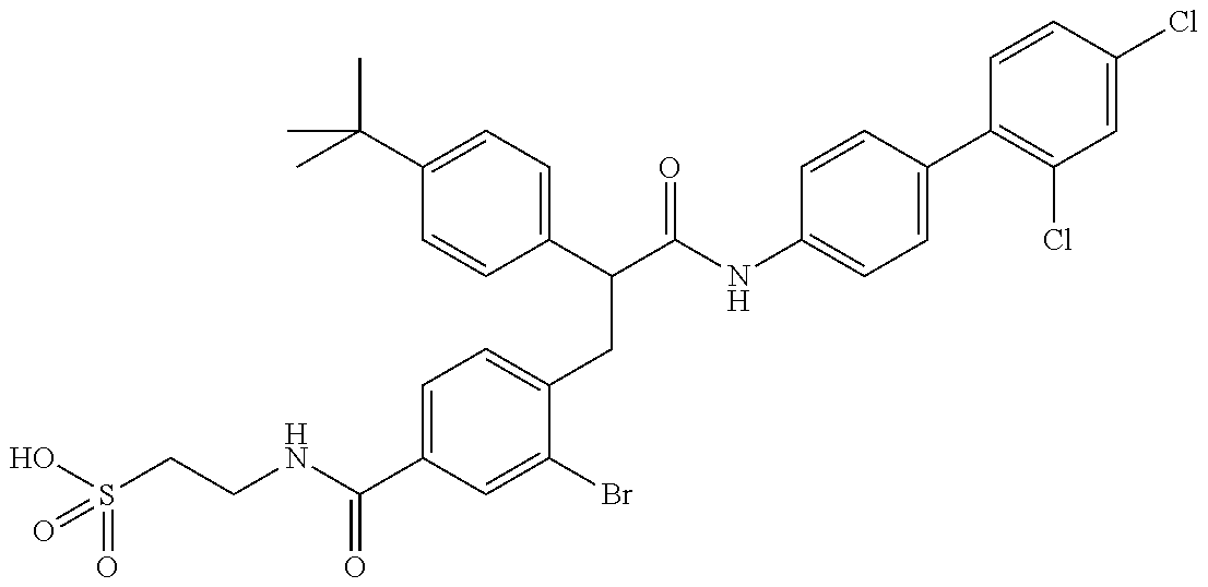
OS(CCNC(C1=CC=C(CC(C(NC2=CC=C(C3=C(Cl)C=C(Cl)C=C3)C=C2)=O)C2=CC=C(C(C)(C)C)C=C2)C(Br)=C1)=O)(=O)=O
